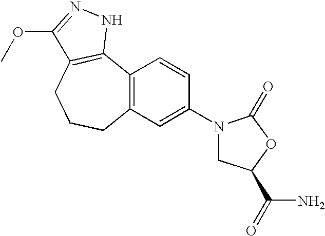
C12=C(C=C(N3CC(C(N)=O)OC3=O)C=C1)CCCC1=C2NN=C1OC
